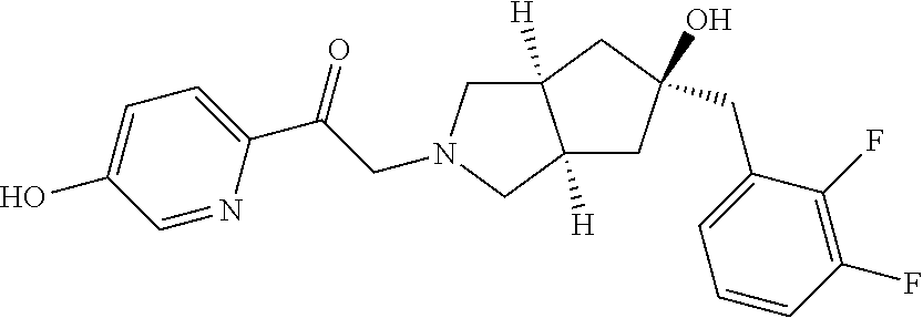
C(C(C1=CC=C(O)C=N1)=O)N1CC2([H])C([H])(C1)CC(CC1=CC=CC(F)=C1F)(O)C2
